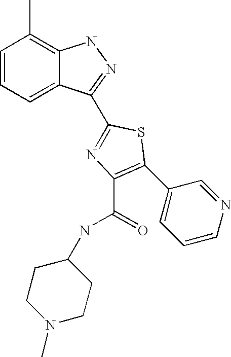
C1=CC=C2C(=C1C)NN=C2C1=NC(C(NC2CCN(C)CC2)=O)=C(C2=CC=CN=C2)S1
